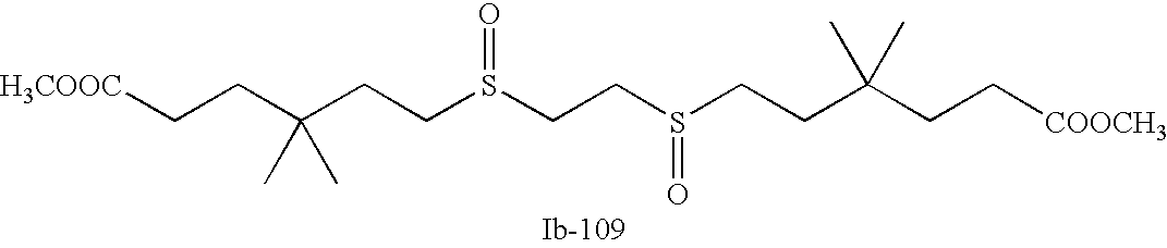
C(CCS(=O)CCS(=O)CCC(C)(C)CC[COOCH3])(C)(CC[H3COOC])C
